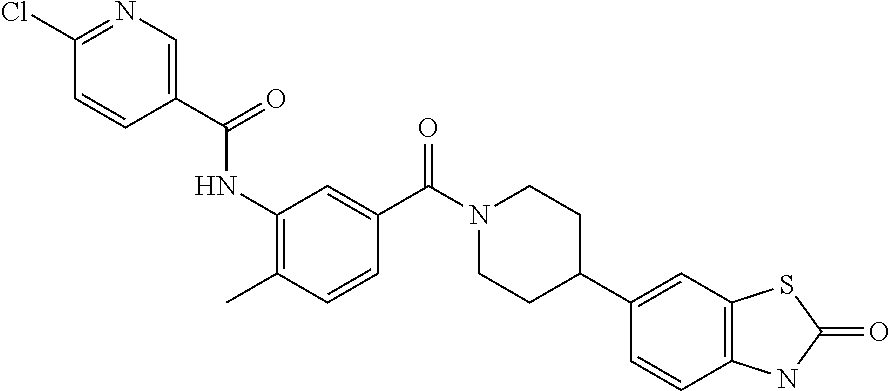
ClC1=NC=C(C(=O)NC2=C(C)C=CC(C(N3CCC(C4=CC5=C(C=C4)NC(=O)S5)CC3)=O)=C2)C=C1
